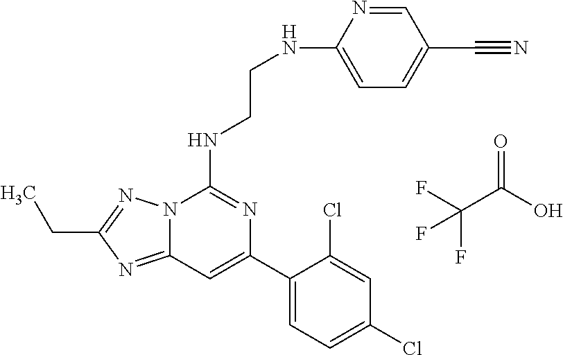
C12=NC(CC)=NN1C(NCCNC1=CC=C(C#N)C=N1)=NC(C1=CC=C(Cl)C=C1Cl)=C2.C(C(=O)O)(F)(F)F
